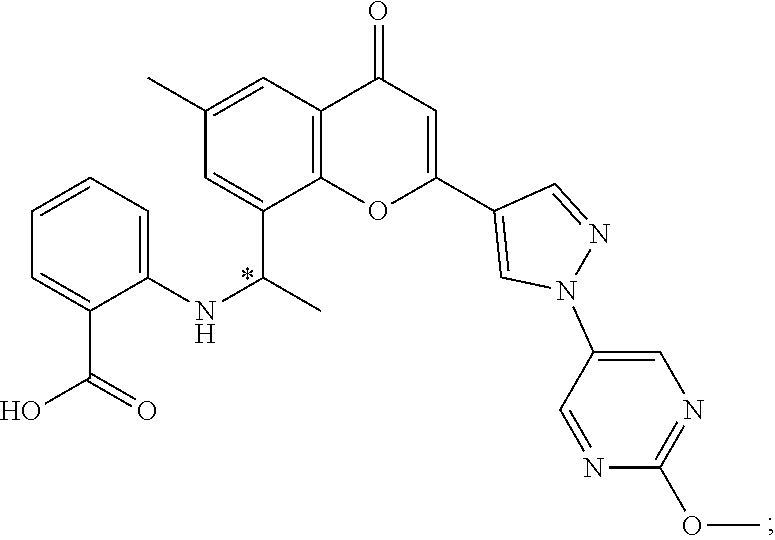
C1=C(C)C=C(C(C)NC2=CC=CC=C2C(O)=O)C2=C1C(=O)C=C(C1=CN(C3=CN=C(OC)N=C3)N=C1)O2
